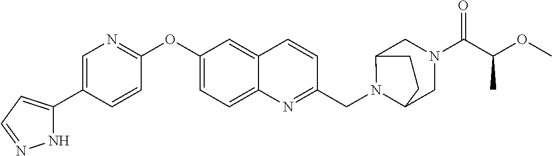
N1C(C2=CN=C(OC3=CC=C4C(=C3)C=CC(CN3C5CN(C(=O)C(C)OC)CC3CC5)=N4)C=C2)=CC=N1
